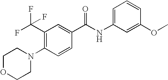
C1(C(F)(F)F)=C(N2CCOCC2)C=CC(C(NC2=CC=CC(OC)=C2)=O)=C1
